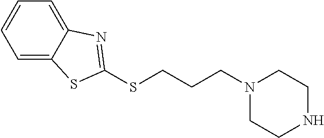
C1=C2C(=CC=C1)N=C(SCCCN1CCNCC1)S2
